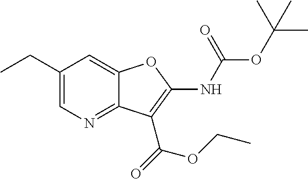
C1(CC)=CN=C2C(=C1)OC(NC(OC(C)(C)C)=O)=C2C(=O)OCC
